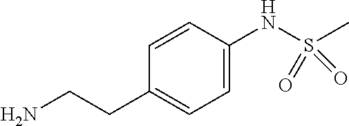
S(NC1=CC=C(CCN)C=C1)(C)(=O)=O
